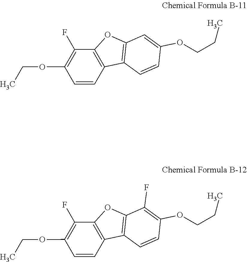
O(C1=C(F)C2=C(C3=C(O2)C(F)=C(OCCC)C=C3)C=C1)CC.O(C1=C(F)C2=C(C3=C(O2)C=C(OCCC)C=C3)C=C1)CC
